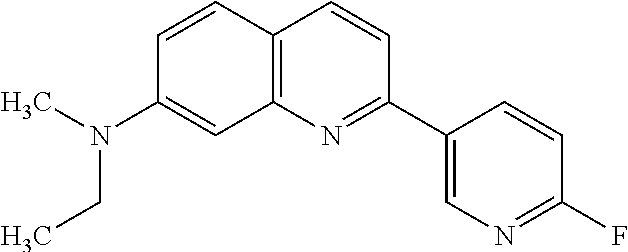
C1=CC2=C(C=C1N(C)CC)N=C(C1=CN=C(F)C=C1)C=C2
